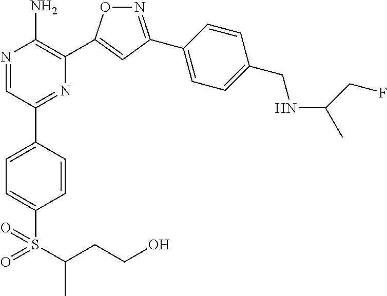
N1=C(C2=CC=C(CNC(CF)C)C=C2)C=C(C2=C(N)N=CC(C3=CC=C(S(C(CCO)C)(=O)=O)C=C3)=N2)O1
